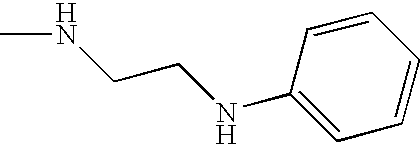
CNCCNC1=CC=CC=C1
